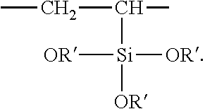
C([Si]([OR])([OR])[OR])(C)CC
